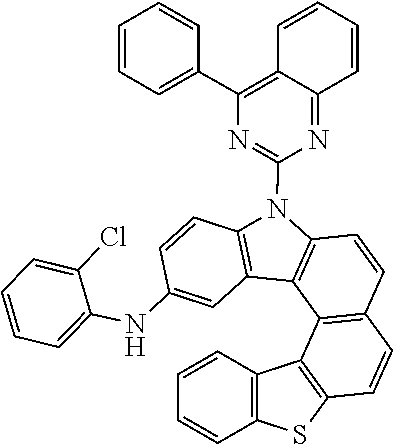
C1=CC2=C(C=C1)SC1=C2C2=C(C=CC3=C2C2=C(C=CC(NC4=CC=CC=C4Cl)=C2)N3C2=NC(C3=CC=CC=C3)=C3C=CC=CC3=N2)C=C1
